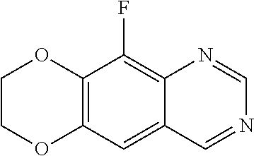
C12=C(C=C3C(=C1F)N=CN=C3)OCCO2
